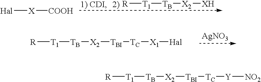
[Hal][X][COOH].[R][T1][TB][X2][XH].[R][T1][TB][X2][TBI][TC][X1][Hal].[AgNO3].[R][T1][TB][X2][TBI][TC][Y][NO2]
